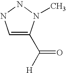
C1=C(C([H])=O)N(C)NN1
